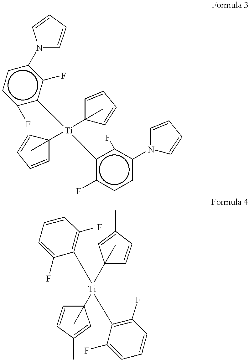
C1=CN(c2ccc(F)c([Ti](C3(C)C=CC=C3)(C3(C)C=CC=C3)c3c(F)ccc(N4C=CC=C4)c3F)c2F)C=C1.CC1=CC([Ti](C2(C)C=CC(C)=C2)(C2=C(F)C=CC=C2F)C2=C(F)C=CC=C2F)(C)C=C1
